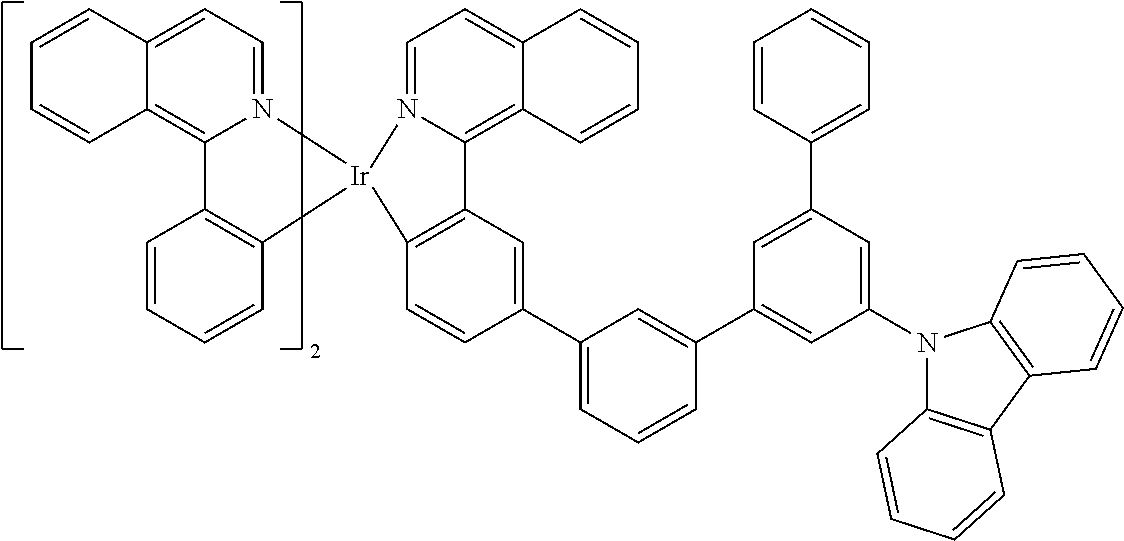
C12=C(C=CC(C3=CC=CC(C4=CC(N5C6=C(C7=C5C=CC=C7)C=CC=C6)=CC(C5=CC=CC=C5)=C4)=C3)=C1)[Ir]1(N3=CC=C4C(=C23)C=CC=C4)N2=CC=C3C(=C2C2=C1C=CC=C2)C=CC=C3
